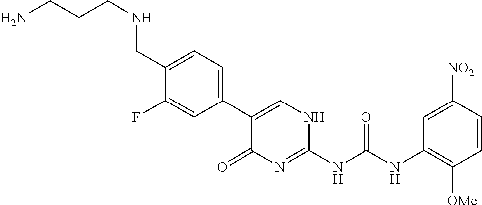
C1(C2=CC=C(CNCCCN)C(F)=C2)=CNC(NC(NC2=C([OMe])C=CC([NO2])=C2)=O)=NC1=O
